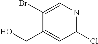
C1(CO)=CC(Cl)=NC=C1Br
